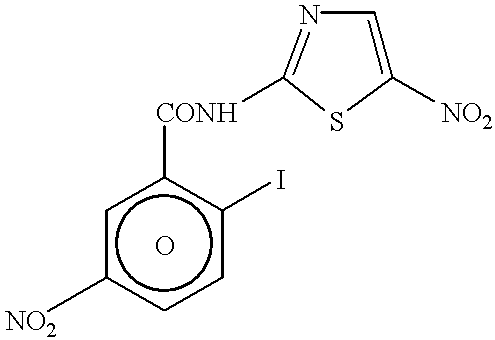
c1c([NO2])ccc(I)c1[CONH]C1=NC=C([NO2])S1.O
